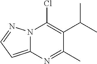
N12C(=CC=N1)N=C(C)C(C(C)C)=C2Cl
